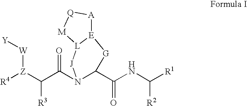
[R4][Z](C(C(N1C(C(NC([R1])[R2])=O)[G][E]2[L]([J]1)[M][Q][A]2)=O)[R3])[W][Y]
